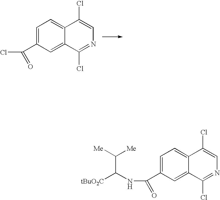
C1=C(C(Cl)=O)C=C2C(=C1)C(Cl)=CN=C2Cl.C1=C(C(NC([tBuO2C])C([Me])[Me])=O)C=C2C(=C1)C(Cl)=CN=C2Cl
